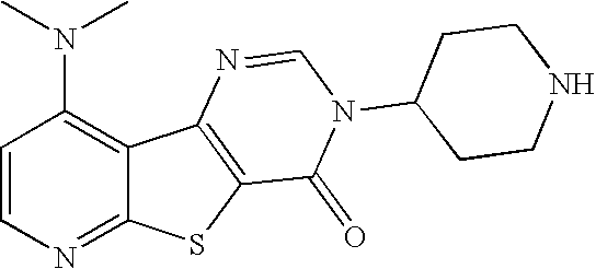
C1=CN=C2C(=C1N(C)C)C1=C(S2)C(=O)N(C2CCNCC2)C=N1
